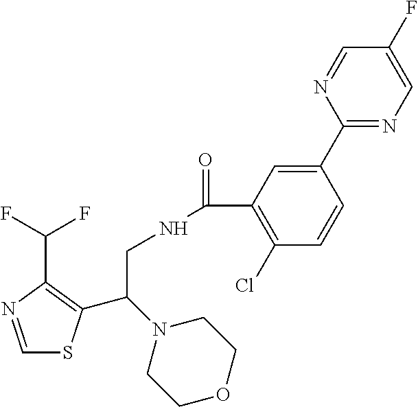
C1=NC(C(F)F)=C(C(N2CCOCC2)CNC(=O)C2=C(Cl)C=CC(C3=NC=C(F)C=N3)=C2)S1
